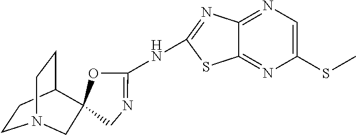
C1CC2CCN1CC21OC(NC2=NC3=NC=C(SC)N=C3S2)=NC1
